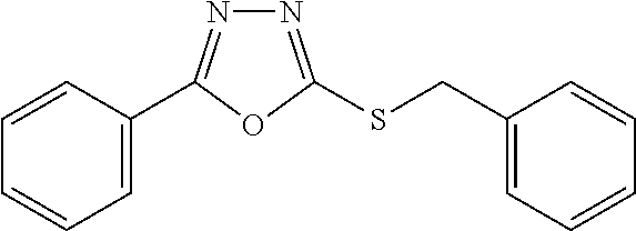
C1=C(C2=NN=C(SCC3=CC=CC=C3)O2)C=CC=C1
